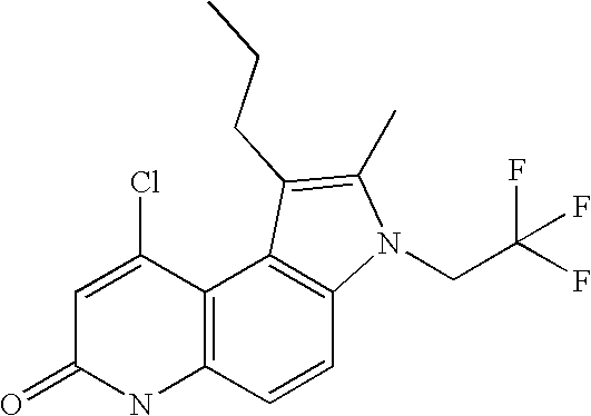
N1C2=C(C(Cl)=CC1=O)C1=C(C=C2)N(CC(F)(F)F)C(C)=C1CCC
